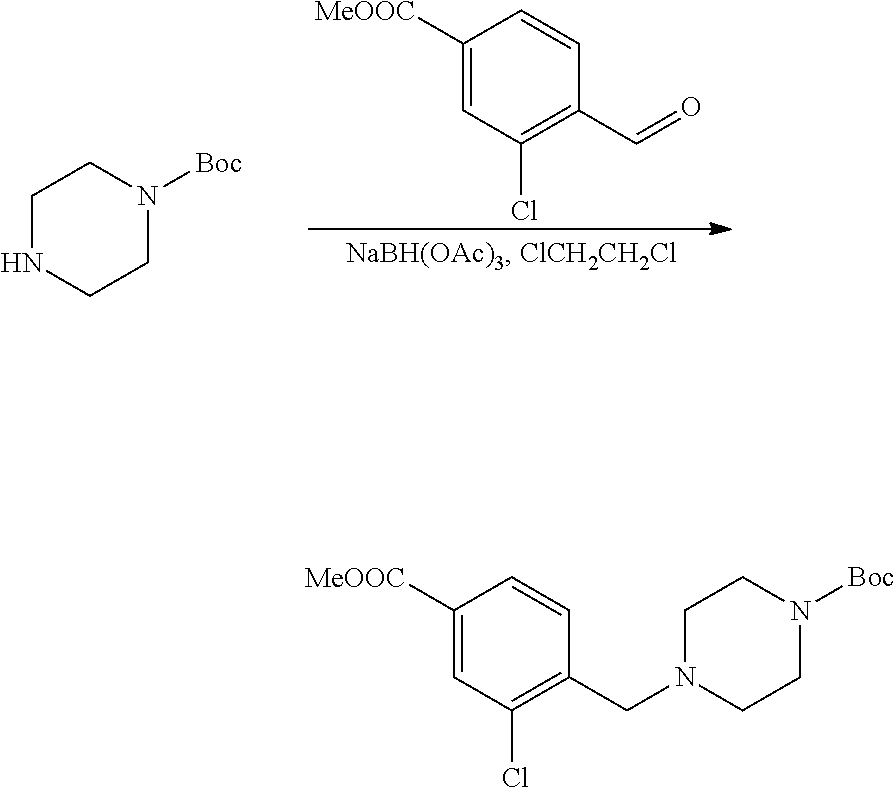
C1([MeOOC])=CC(Cl)=C(C=O)C=C1.C1NCCN([Boc])C1.C1([MeOOC])=CC(Cl)=C(CN2CCN([Boc])CC2)C=C1
